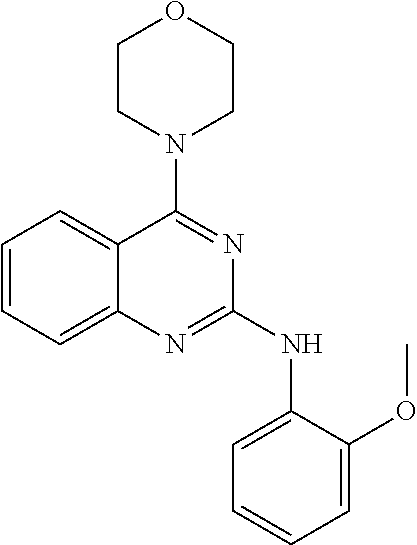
C1CN(C2=NC(NC3=CC=CC=C3OC)=NC3=CC=CC=C23)CCO1
